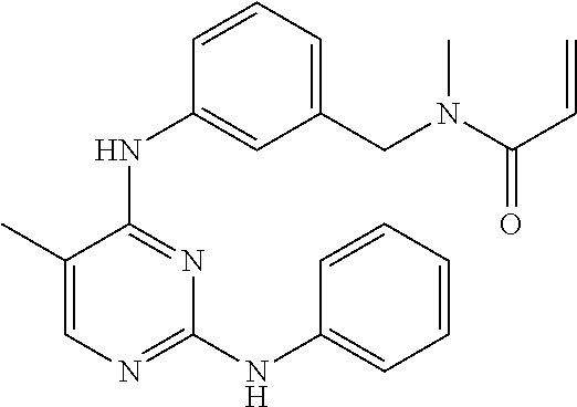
C1=C(C)C(NC2=CC(CN(C(=O)C=C)C)=CC=C2)=NC(NC2=CC=CC=C2)=N1
